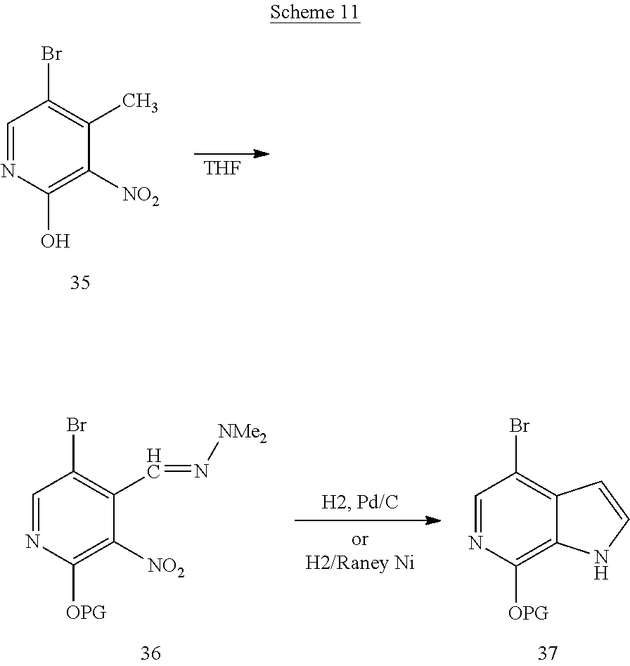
C1=NC(O)=C([NO2])C(C)=C1Br.[THF].C1=NC([OPG])=C([NO2])C(C=N[NMe2])=C1Br.C1=NC([OPG])=C2C(=C1Br)C=CN2
